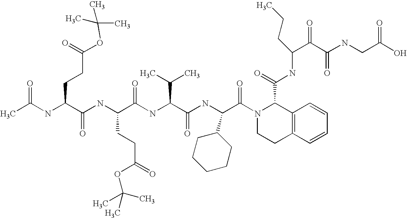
CC(NC(C(NC(C(NC(C(NC(C(N1C(C(NC(C(C(NCC(O)=O)=O)=O)CCC)=O)C2=C(CC1)C=CC=C2)=O)C1CCCCC1)=O)C(C)C)=O)CCC(=O)OC(C)(C)C)=O)CCC(OC(C)(C)C)=O)=O
